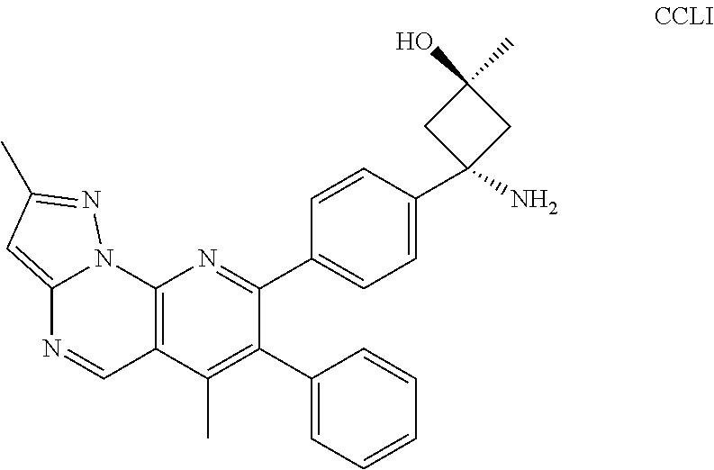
C12=C(C(C)=C(C3=CC=CC=C3)C(C3=CC=C(C4(N)CC(O)(C)C4)C=C3)=N1)C=NC1=CC(C)=NN21
